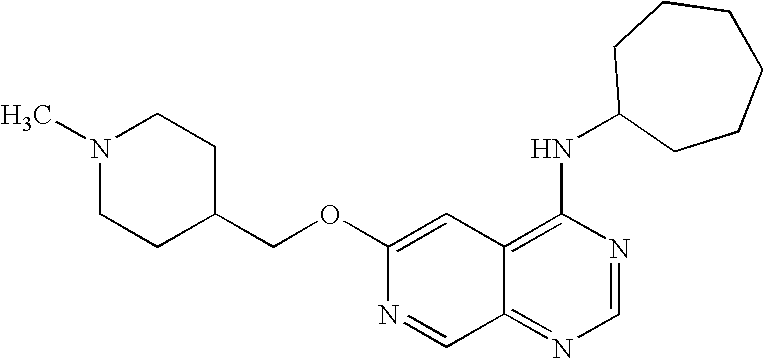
C1(OCC2CCN(C)CC2)=CC2=C(NC3CCCCCC3)N=CN=C2C=N1
